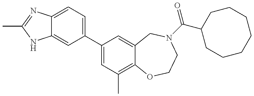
C12=CC=C(C3=CC(C)=C4C(=C3)CN(C(=O)C3CCCCCCC3)CCO4)C=C1NC(C)=N2
